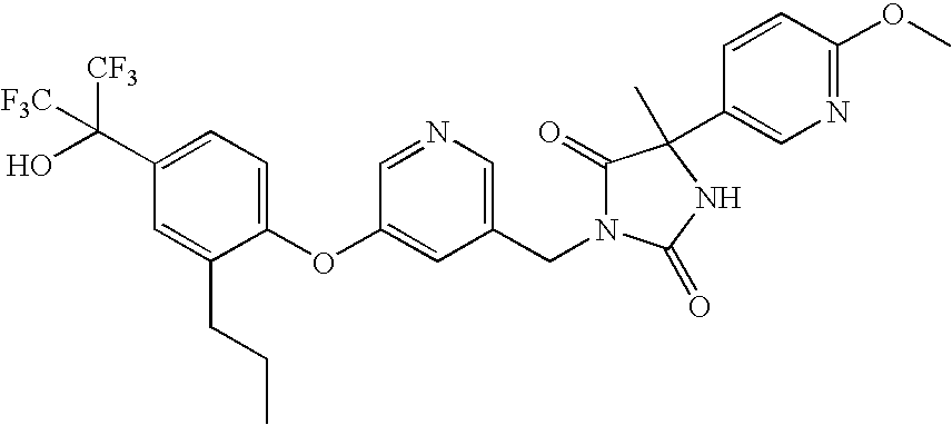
C1(C(O)([CF3])[F3C])=CC=C(OC2=CC(CN3C(=O)C(C)(C4=CN=C(OC)C=C4)NC3=O)=CN=C2)C(CCC)=C1
